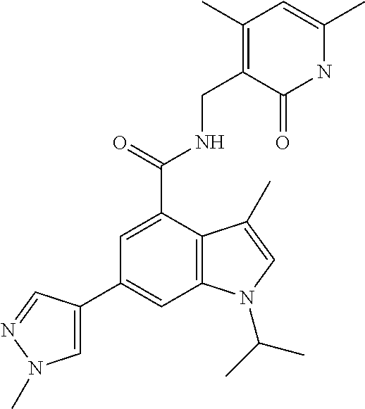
C1=C(C2=CC3=C(C(C(NCC4=C(C)C=C(C)NC4=O)=O)=C2)C(C)=CN3C(C)C)C=NN1C
